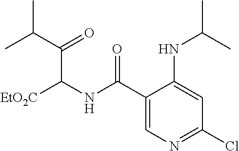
C(C1=CN=C(Cl)C=C1NC(C)C)(NC([EtO2C])C(=O)C(C)C)=O
